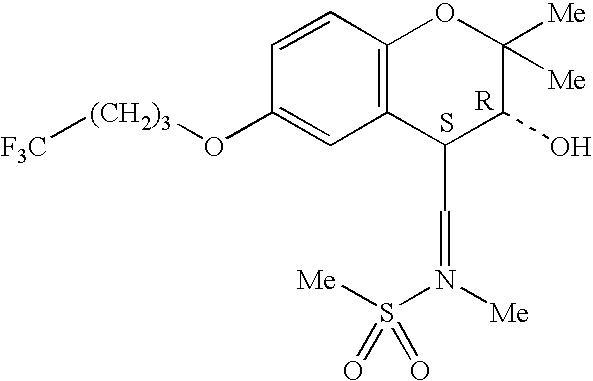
[(CH2)3]([F3C])OC1=CC2=C(C=C1)OC([Me])([Me])C(O)C2C=N(S([Me])(=O)=O)[Me].S.[R]
